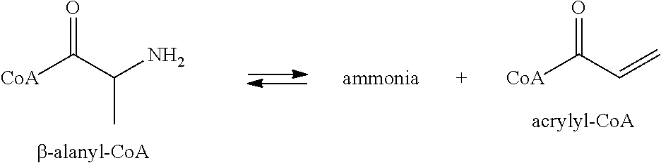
O=C(C(N)C)[CoA].O=C(C=C)[CoA]
